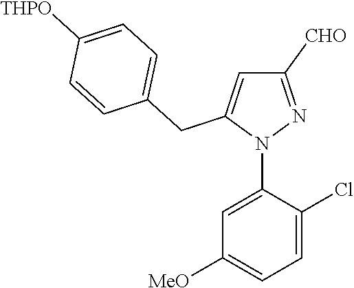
N1(C2=CC([MeO])=CC=C2Cl)N=C([CHO])C=C1CC1=CC=C([THPO])C=C1
